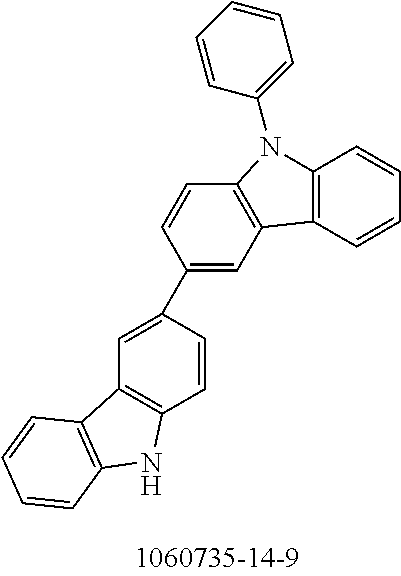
C1(C2=CC3=C(C=C2)NC2=C3C=CC=C2)=CC2=C(C=C1)N(C1=CC=CC=C1)C1=C2C=CC=C1
